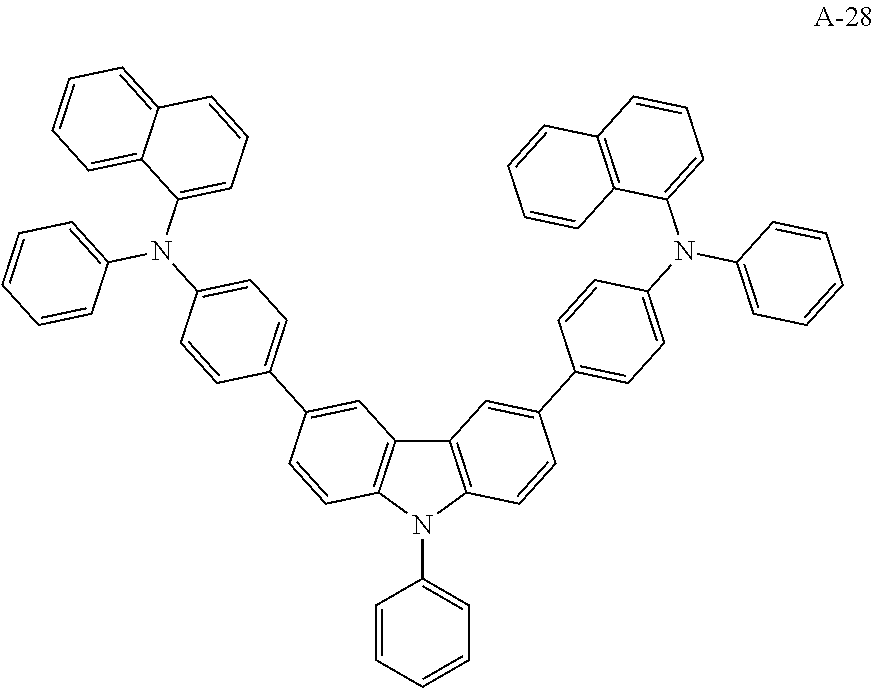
C1=CC=CC=C1N1C2=C(C3=C1C=CC(C1=CC=C(N(C4=CC=CC=C4)C4=CC=CC5=CC=CC=C45)C=C1)=C3)C=C(C1=CC=C(N(C3=CC=CC=C3)C3=CC=CC4=C3C=CC=C4)C=C1)C=C2
